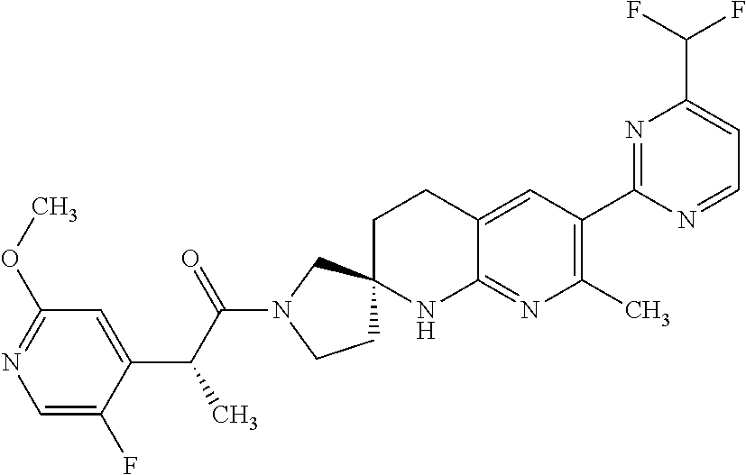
C1=C(F)C(C(C(N2CCC3(C2)CCC2=CC(C4=NC(C(F)F)=CC=N4)=C(C)N=C2N3)=O)C)=CC(OC)=N1
